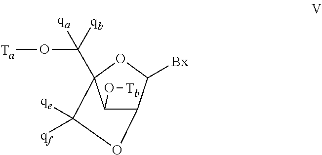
C12C([Bx])OC(C(O[Ta])([qb])[qa])(C([qf])([qe])O1)C2O[Tb]
